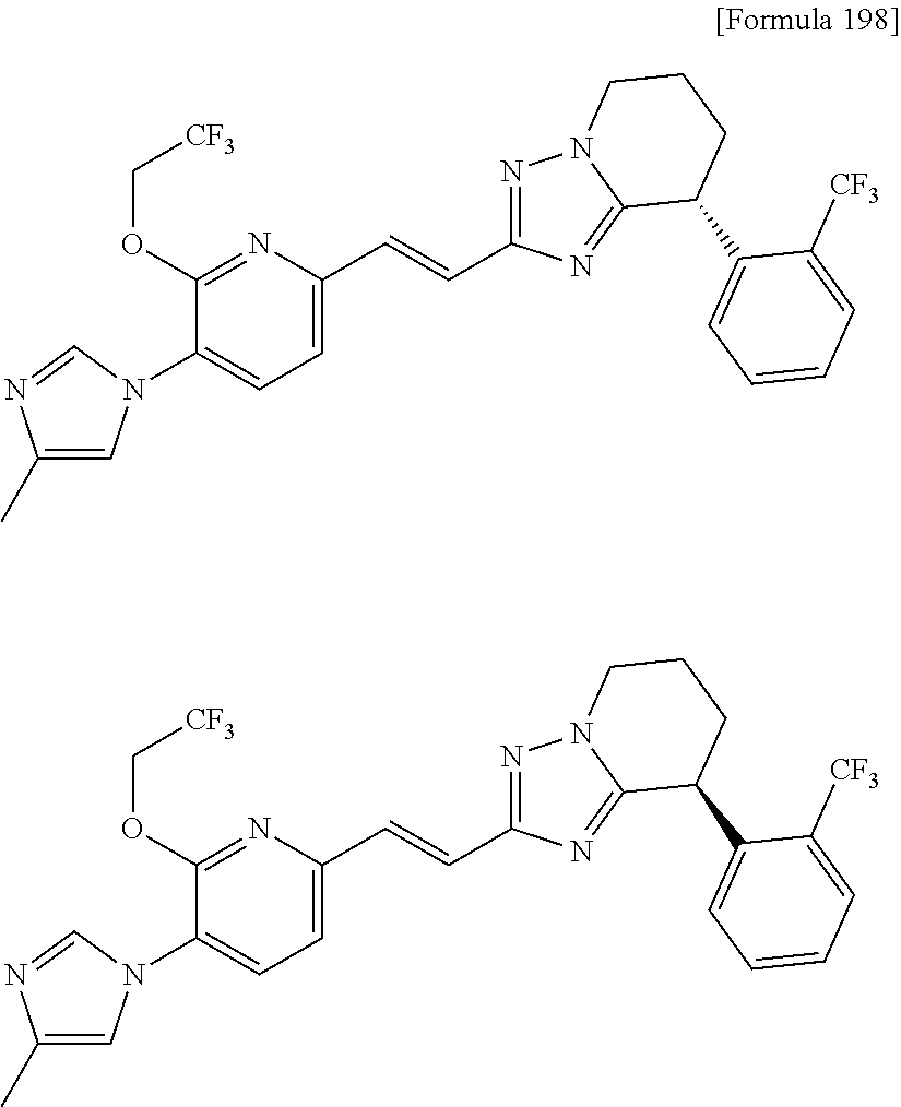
C1=C(C=CC2=NN3C(=N2)C(C2=CC=CC=C2[CF3])CCC3)N=C(OC[CF3])C(N2C=C(C)N=C2)=C1.C1=C(C=CC2=NN3C(=N2)C(C2=CC=CC=C2[CF3])CCC3)N=C(OC[CF3])C(N2C=C(C)N=C2)=C1
